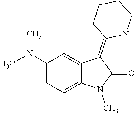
N1(C)C(=O)C(=C2CCCCN2)C2=CC(N(C)C)=CC=C12
